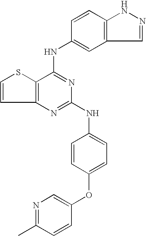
C12=C(C(NC3=CC4=C(C=C3)NN=C4)=NC(NC3=CC=C(OC4=CN=C(C)C=C4)C=C3)=N1)SC=C2
